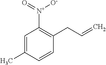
C1=C(C)C=CC(CC=C)=C1[N+](=O)[O-]
